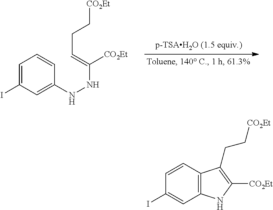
C1=C(I)C=C(NNC([CO2Et])=CCC[CO2Et])C=C1.C1=CC2=C(C=C1I)NC([CO2Et])=C2CC[CO2Et]
